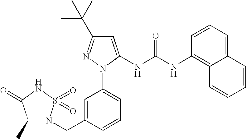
C1(C)N(CC2=CC(N3C(NC(NC4=C5C(=CC=C4)C=CC=C5)=O)=CC(C(C)(C)C)=N3)=CC=C2)S(=O)(=O)NC1=O
